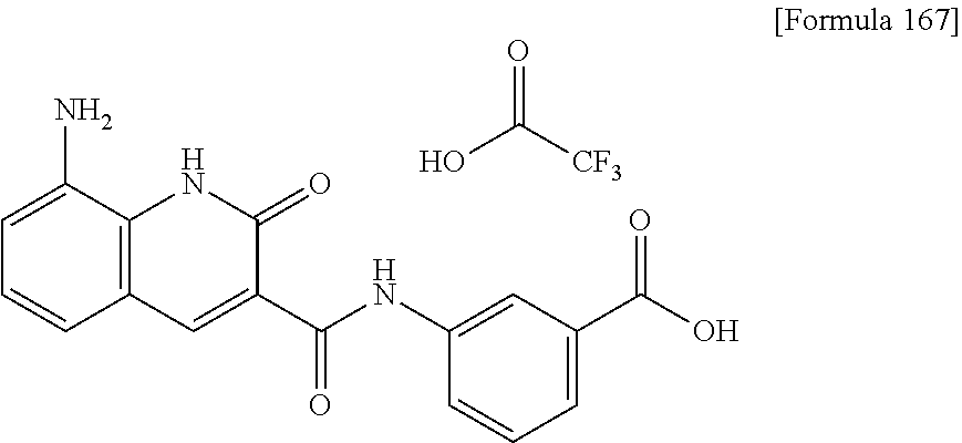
C1(N)=CC=CC2=C1NC(=O)C(C(NC1=CC(C(O)=O)=CC=C1)=O)=C2.O=C([CF3])O
